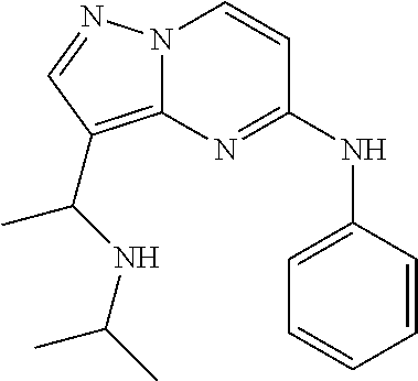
C1(NC2=NC3=C(C(C)NC(C)C)C=NN3C=C2)=CC=CC=C1
